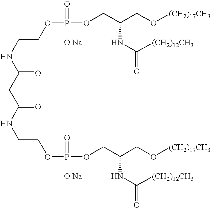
C(COP(OCC(CO[(CH2)17CH3])NC(=O)[(CH2)12CH3])(=O)[O Na])NC(CC(NCCOP(OCC(CO[(CH2)17CH3])NC(=O)[(CH2)12CH3])(=O)[O Na])=O)=O
